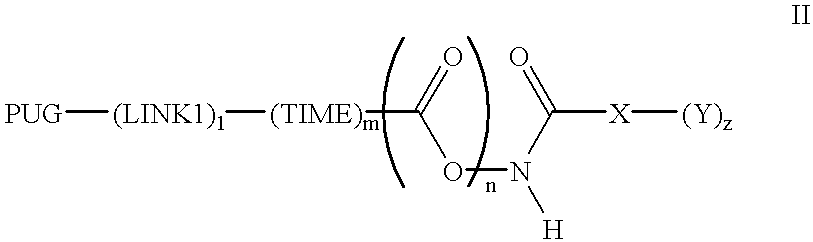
[PUG][(LINK1)1][(TIME)m]C(=O)ON(C([X][(Y)z])=O)[H]
